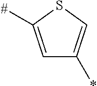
C1=C([#])SC=C1*
